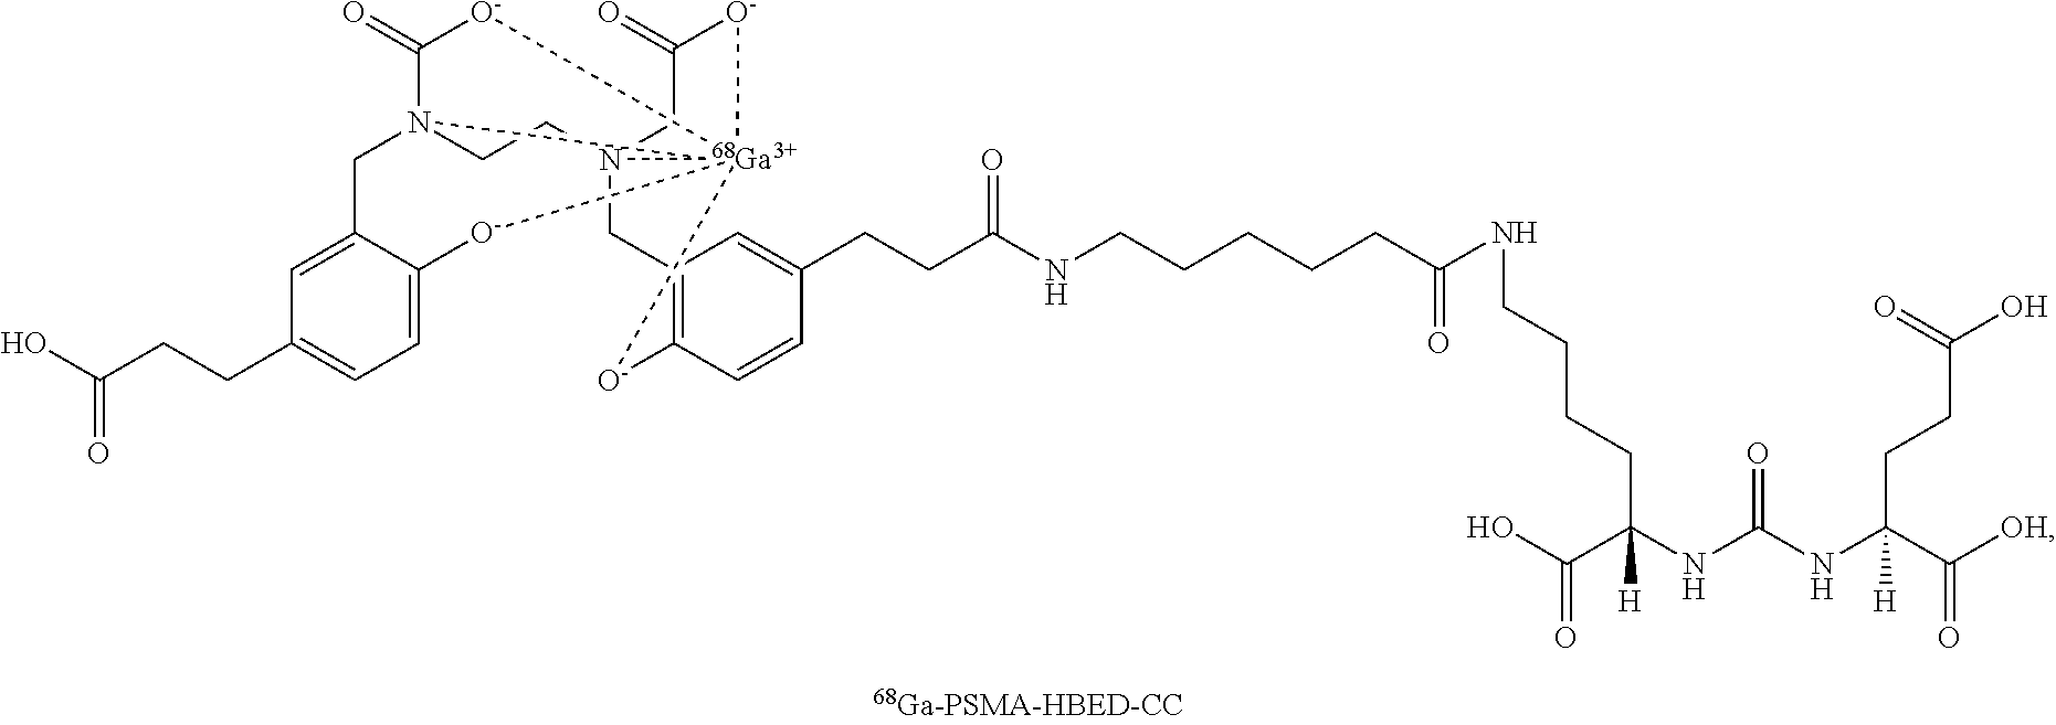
C1=C2C(=CC=C1CCC(O)=O)[O-][Ga]1345N(C2)(C(=O)[O-]1)CCN3(CC(=O)[O-]4)CC1=C(C=CC(CCC(NCCCCCC(NCCCCC(NC(NC(C([OH])=O)(CCC(O)=O)[H])=O)(C(O)=O)[H])=O)=O)=C1)[O-]5
